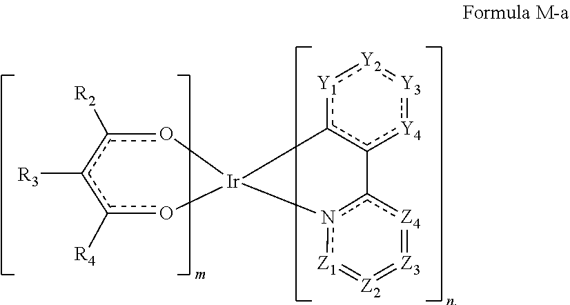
o1c([R4])c([R3])c([R2])o[Ir]12c1[Y1]:[Y2]:[Y3]:[Y4]c1-c1n2[Z1]=[Z2]=[Z3]=[Z4]1
